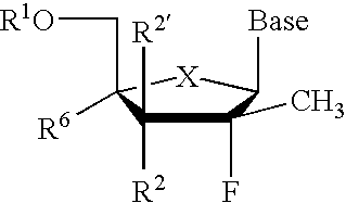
C1(F)(C)C([R2])([R2])C([R6])(C[R1O])[X]C1[Base]
